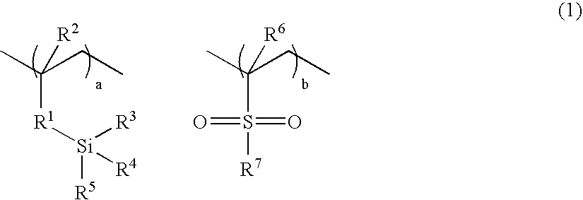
CC(CC)([R1][Si]([R5])([R3])[R4])[R2].CC(CC)(S([R7])(=O)=O)[R6]
